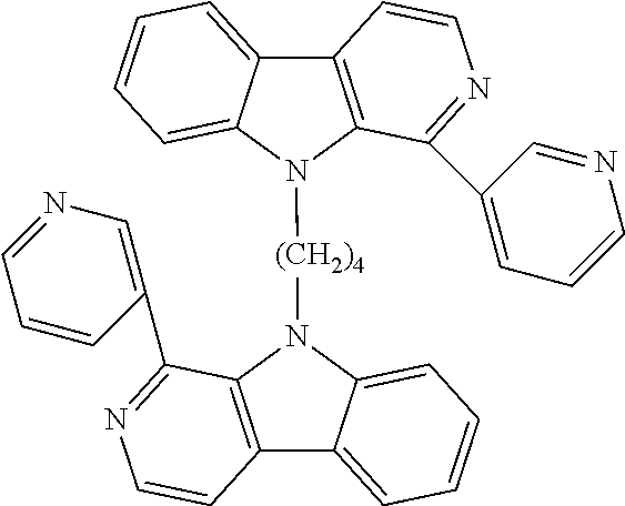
C12=C(N([(CH2)4]N3C4=C(C5=CC=CC=C35)C=CN=C4C3=CN=CC=C3)C3=CC=CC=C13)C(C1=CC=CN=C1)=NC=C2
